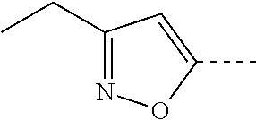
C1(CC)=NOC(C)=C1
